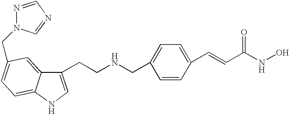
C1(CNCCC2=CNC3=CC=C(CN4N=CN=C4)C=C23)=CC=C(C=CC(NO)=O)C=C1
